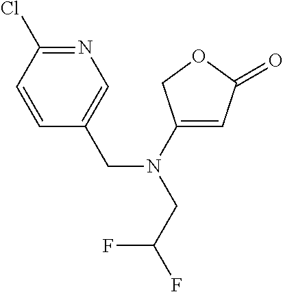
N1=C(Cl)C=CC(CN(CC(F)F)C2=CC(=O)OC2)=C1
